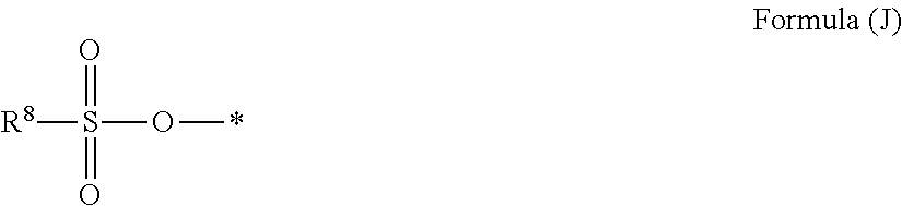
O=S(=O)(O*)[R8]
